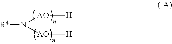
[AO]([H])N([AO][H])[R4]
